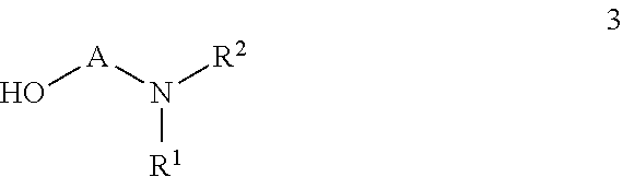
O[A]N([R2])[R1]
